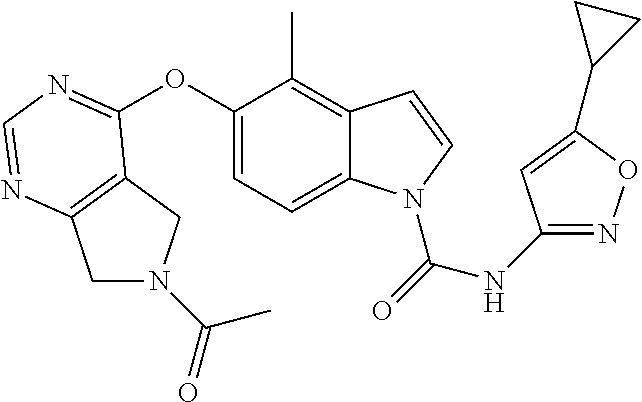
C12=C(N=CN=C1OC1=CC=C3C(=C1C)C=CN3C(=O)NC1=NOC(C3CC3)=C1)CN(C(=O)C)C2
